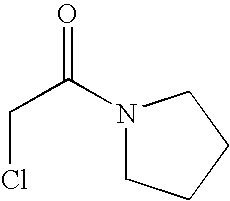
O=C(N1CCCC1)CCl
